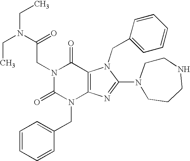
N1(CC(N(CC)CC)=O)C(=O)N(CC2=CC=CC=C2)C2=C(C1=O)N(CC1=CC=CC=C1)C(N1CCCNCC1)=N2
